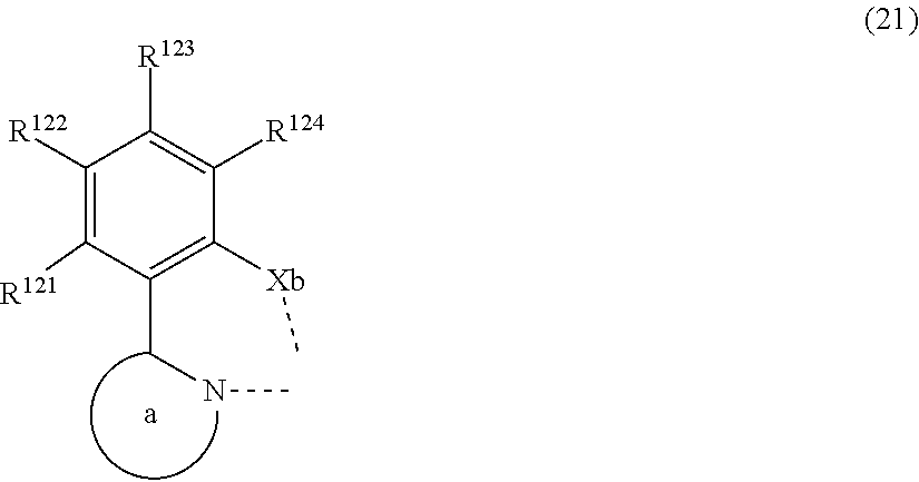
C1([R122])=C([R121])C(CNC)=C([Xb]C)C([R124])=C1[R123]
